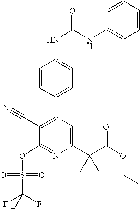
C1=CC(C2=C(C#N)C(OS(=O)(=O)C(F)(F)F)=NC(C3(C(=O)OCC)CC3)=C2)=CC=C1NC(=O)NC1=CC=CC=C1
